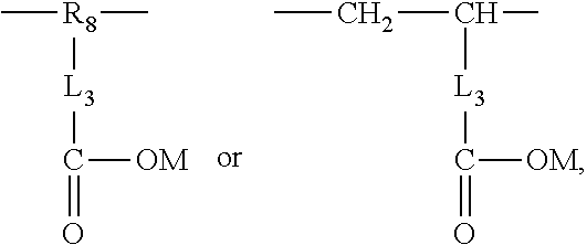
C[R8](C)[L3]C([OM])=O.C(C(C)[L3]C([OM])=O)C
